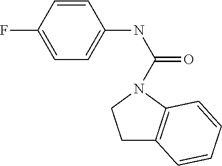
C1=C(F)C=CC(NC(=O)N2C3=C(CC2)C=CC=C3)=C1
